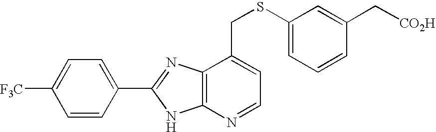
C1=C(C2=NC3=C(N2)N=CC=C3CSC2=CC=CC(C[CO2H])=C2)C=CC([F3C])=C1
